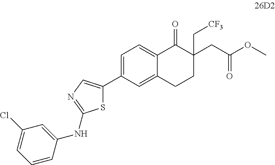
C1(C2=CN=C(NC3=CC(Cl)=CC=C3)S2)=CC=C2C(=C1)CCC(CC(OC)=O)(C[CF3])C2=O
